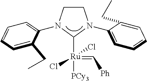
C1([Ru](=C[Ph])([PCy3])(Cl)Cl)N(C2=CC=CC=C2CC)CCN1C1=CC=CC=C1CC
